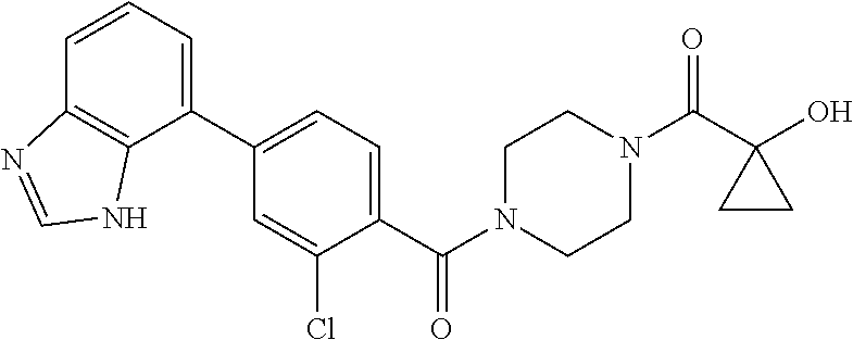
OC1(C(N2CCN(C(=O)C3=CC=C(C4=CC=CC5=C4NC=N5)C=C3Cl)CC2)=O)CC1
